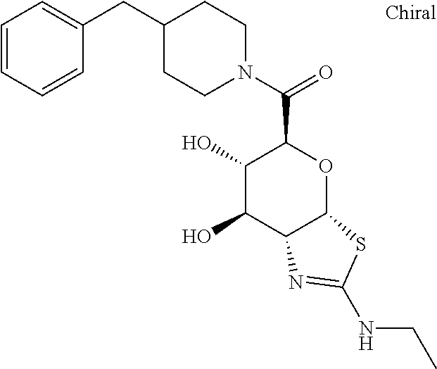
C1(O)C(O)C2C(OC1C(N1CCC(CC3=CC=CC=C3)CC1)=O)SC(NCC)=N2
